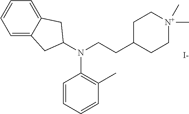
C1=C2C(=CC=C1)CC(N(C1=C(C)C=CC=C1)CCC1CC[N+](C)(C)CC1)C2.[I-]
